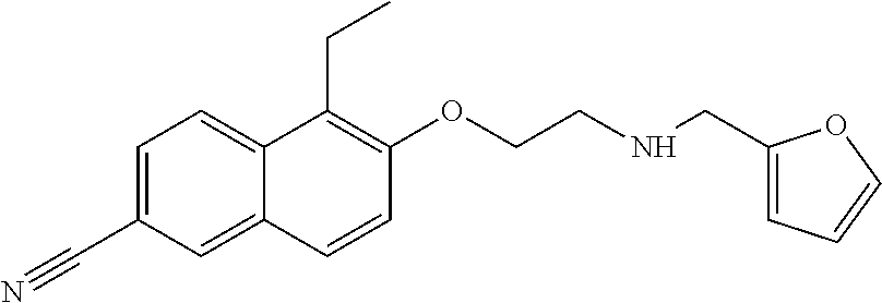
C1=C(C#N)C=C2C(=C1)C(CC)=C(OCCNCC1=CC=CO1)C=C2
